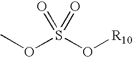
O(S(O[R10])(=O)=O)C
